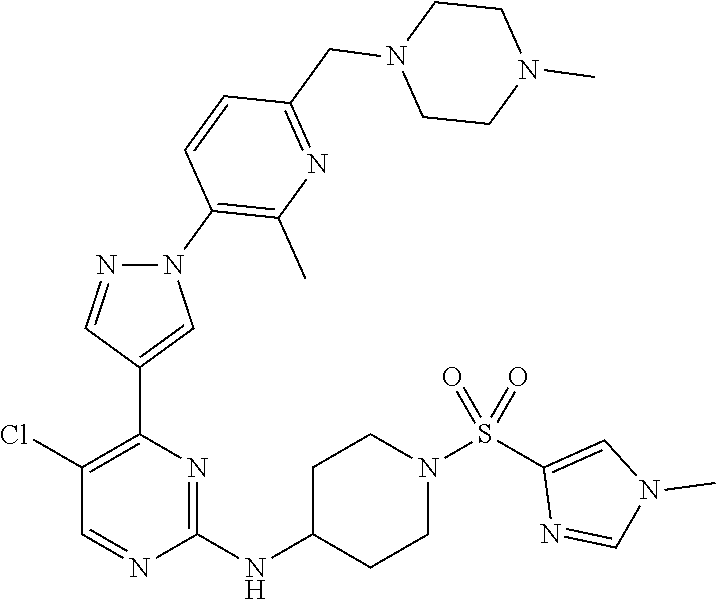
C1(Cl)=C(C2=CN(C3=C(C)N=C(CN4CCN(C)CC4)C=C3)N=C2)N=C(NC2CCN(S(C3=CN(C)C=N3)(=O)=O)CC2)N=C1
